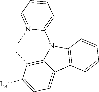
C1=C([LA])C(C)=C2C(=C1)C1=C(N2C2=CC=CC=N2C)C=CC=C1
